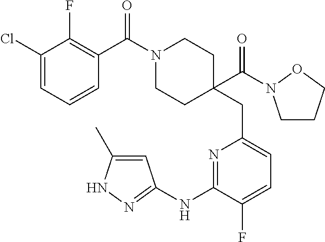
C1CCON1C(C1(CC2=CC=C(F)C(NC3=NNC(C)=C3)=N2)CCN(C(C2=C(F)C(Cl)=CC=C2)=O)CC1)=O
